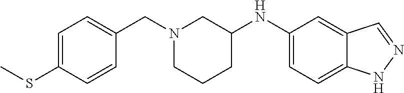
N1(CC2=CC=C(SC)C=C2)CCCC(NC2=CC=C3C(=C2)C=NN3)C1
